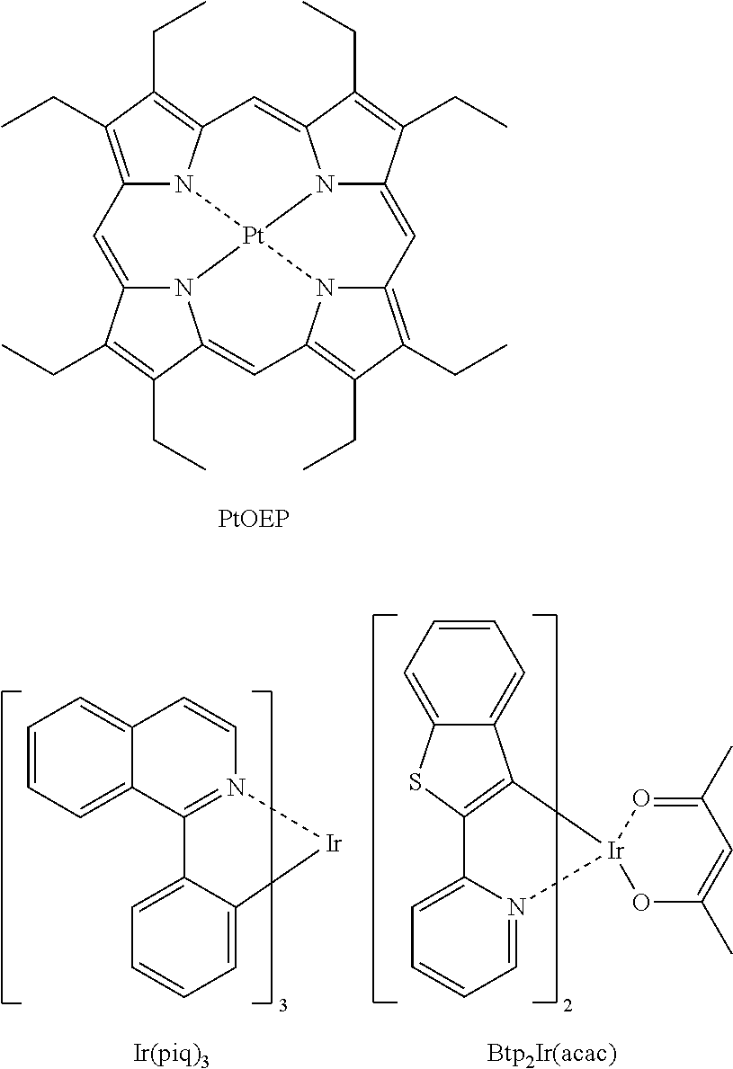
C12=C(CC)C(CC)=C3N1[Pt]14N5C(=C3)C(CC)=C(CC)C5=CC3=C(CC)C(CC)=C(C=C5N1C(=C2)C(CC)=C5CC)N34.C1=CC=C2C(=C1)C=CN1=C2C2=CC=CC=C2[Ir]1.C1=CC=C2C(=C1)C1=C(S2)C2=CC=CC=N2[Ir]12OC(C)=CC(C)=O2
